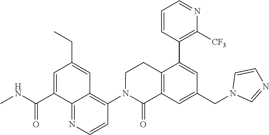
C12=C(C=C(CN3C=NC=C3)C=C1C1=C([CF3])N=CC=C1)C(=O)N(C1=C3C(=NC=C1)C(C(NC)=O)=CC(CC)=C3)CC2
